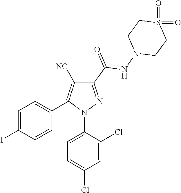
C1=C(I)C=CC(C2=C([NC])C(C(=O)NN3CCS(=O)(=O)CC3)=NN2C2=CC=C(Cl)C=C2Cl)=C1
